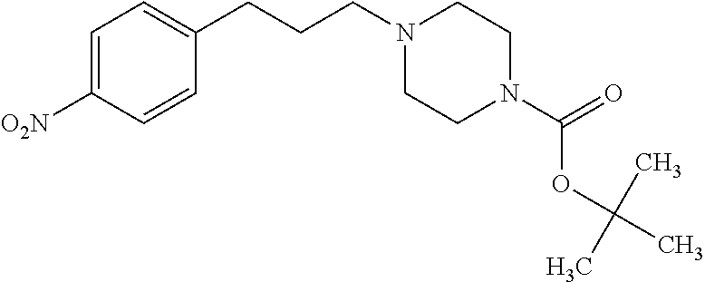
C1=C([O2N])C=CC(CCCN2CCN(C(=O)OC(C)(C)C)CC2)=C1
